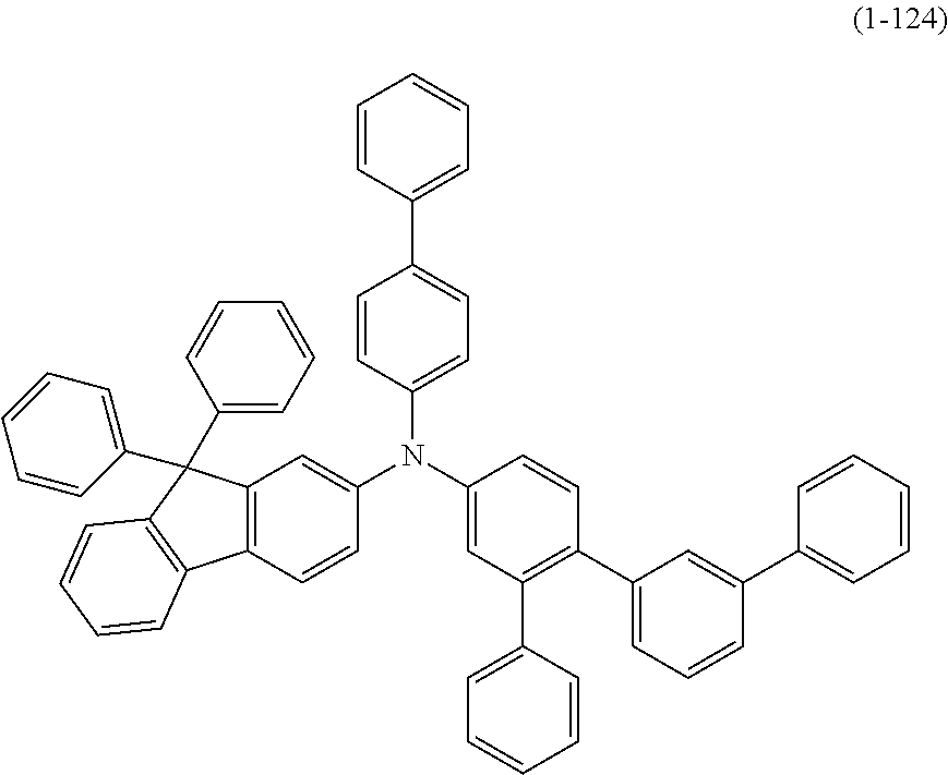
C1=CC(C2=CC=C(N(C3=CC(C4=CC=CC=C4)=C(C4=CC=CC(C5=CC=CC=C5)=C4)C=C3)C3=CC4=C(C=C3)C3=C(C4(C4=CC=CC=C4)C4=CC=CC=C4)C=CC=C3)C=C2)=CC=C1
